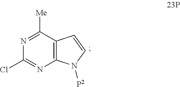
C1(Cl)=NC2=C(C([Me])=N1)C=CN2[P2]
